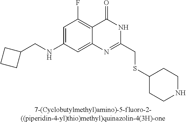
[7-(Cyclobutylmethyl)amino)-5-fluoro-2-((piperidin-4-yl)thio)methyl)quinazolin-4(3H)-one].C1(NCC2CCC2)=CC(F)=C2C(=C1)N=C(CSC1CCNCC1)NC2=O
